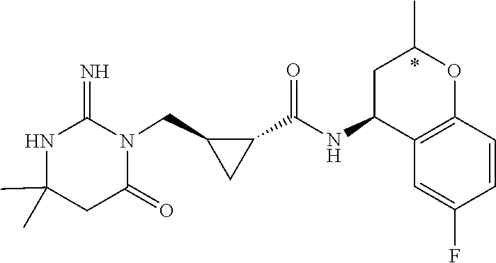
C1(C)(C)NC(=N)N(CC2CC2C(NC2C3=C(OC(C)C2)C=CC(F)=C3)=O)C(=O)C1
